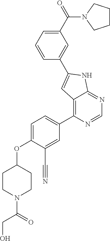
C1=C(OC2CCN(C(=O)CO)CC2)C(C#N)=CC(C2=C3C(=NC=N2)NC(C2=CC(C(=O)N4CCCC4)=CC=C2)=C3)=C1
